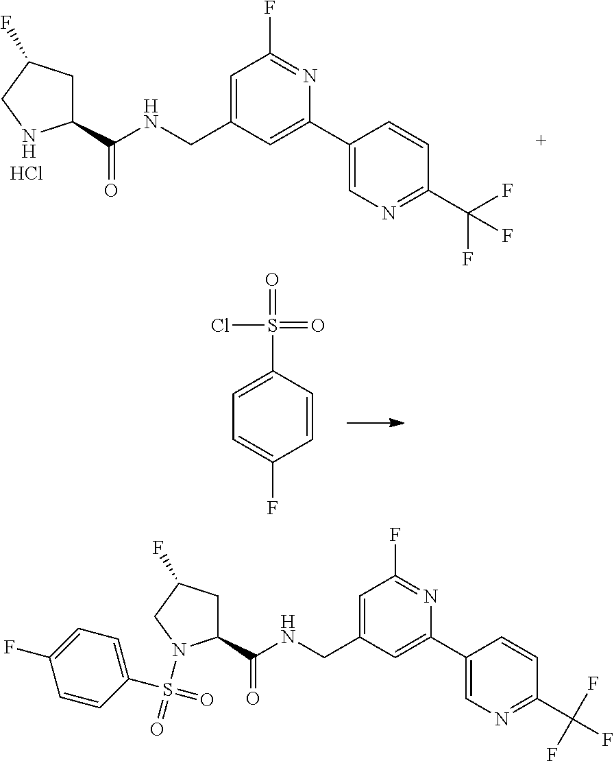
C1(C(NCC2=CC(F)=NC(C3=CN=C(C(F)(F)F)C=C3)=C2)=O)CC(F)CN1.Cl.C1=CC(S(=O)(Cl)=O)=CC=C1F.C1(C(NCC2=CC(F)=NC(C3=CN=C(C(F)(F)F)C=C3)=C2)=O)CC(F)CN1S(=O)(C1=CC=C(F)C=C1)=O
